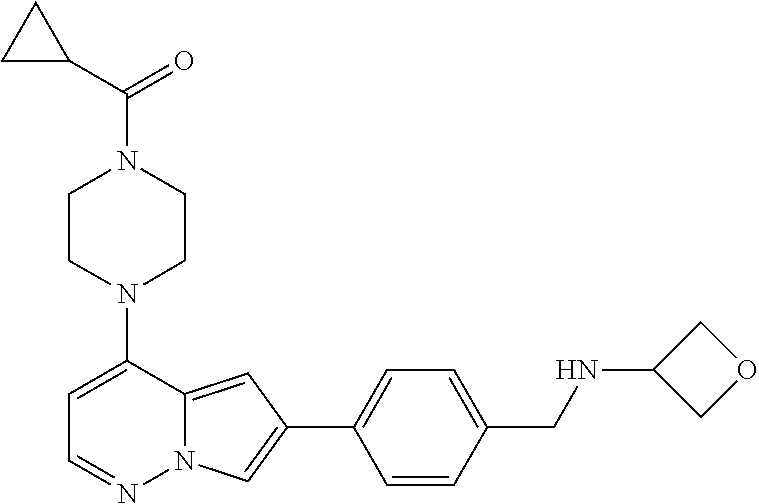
N1(C2=CC=NN3C2=CC(C2=CC=C(CNC4COC4)C=C2)=C3)CCN(C(=O)C2CC2)CC1
